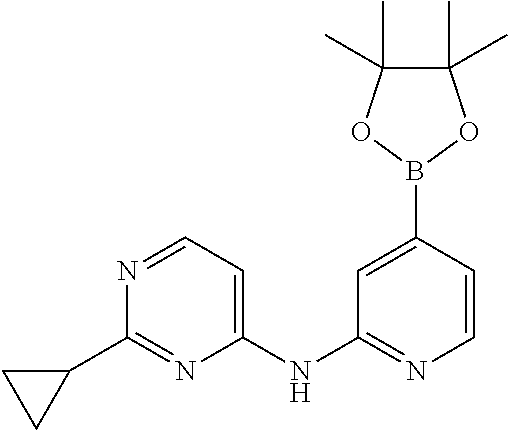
N1=CC=C(NC2=NC=CC(B3OC(C)(C)C(C)(C)O3)=C2)N=C1C1CC1
